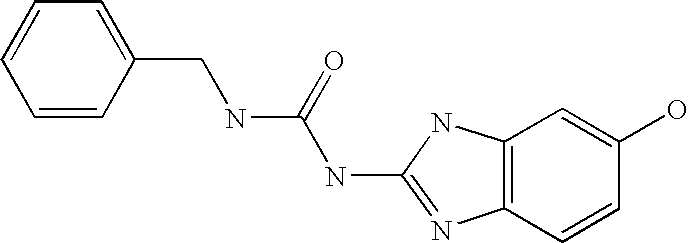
C1(CNC(NC2=NC3=C(N2)C=C(O)C=C3)=O)=CC=CC=C1
